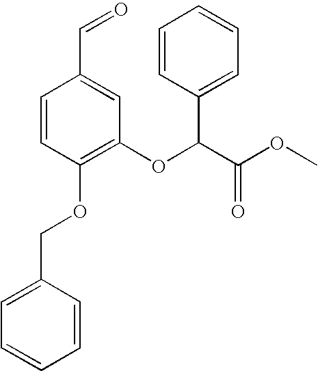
C1=CC(COC2=C(OC(C(OC)=O)C3=CC=CC=C3)C=C(C=O)C=C2)=CC=C1
